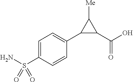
C1(C2=CC=C(S(N)(=O)=O)C=C2)C(C(O)=O)C1[Me]
